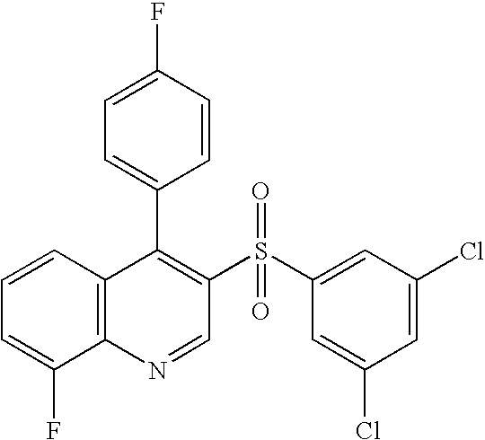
C12=C(C=CC=C1F)C(C1=CC=C(F)C=C1)=C(S(C1=CC(Cl)=CC(Cl)=C1)(=O)=O)C=N2
